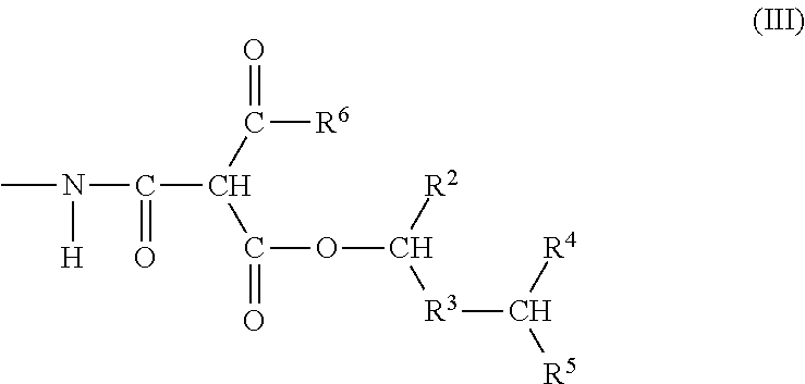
CN([H])C(C(C([R6])=O)C(OC([R3]C([R5])[R4])[R2])=O)=O
